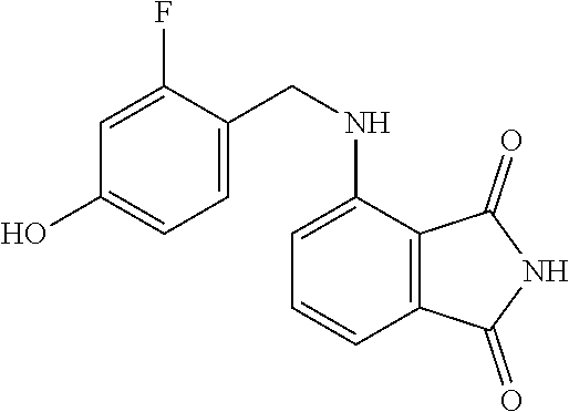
C1=C(NCC2=CC=C(O)C=C2F)C2=C(C=C1)C(=O)NC2=O
